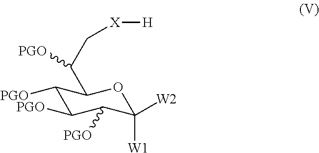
C1([PGO])C([PGO])C([PGO])C([W1])([W2])OC1C(C[X][H])[PGO]
